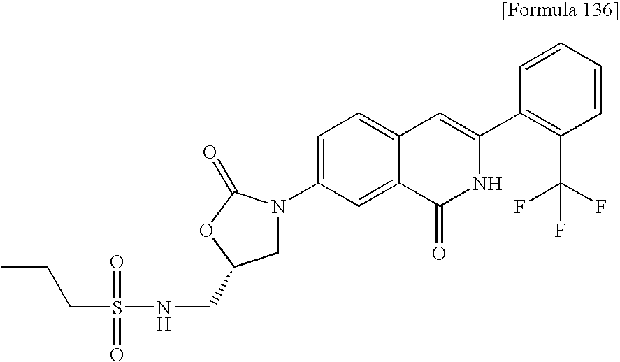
C1N(C2=CC=C3C(=C2)C(=O)NC(C2=C(C(F)(F)F)C=CC=C2)=C3)C(=O)OC1CNS(=O)(=O)CCC
